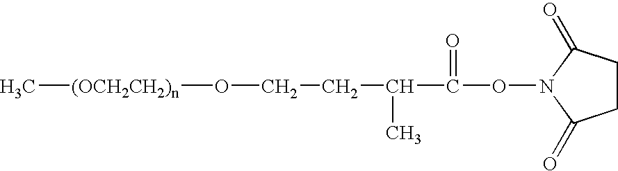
C1CC(=O)N(OC(=O)C(C)CCO[(OCH2CH2)n]C)C1=O
